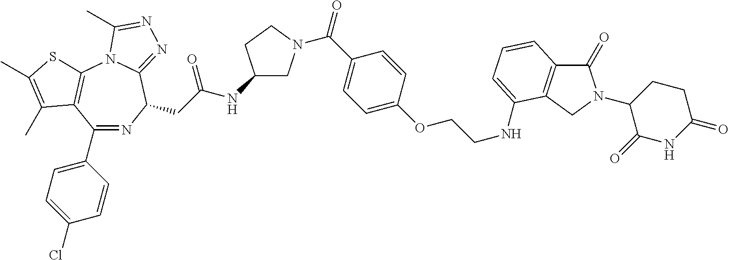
C1(C2=CC=C(Cl)C=C2)=NC(CC(NC2CN(C(C3=CC=C(OCCNC4=CC=CC5=C4CN(C4C(=O)NC(=O)CC4)C5=O)C=C3)=O)CC2)=O)C2=NN=C(C)N2C2=C1C(C)=C(C)S2
